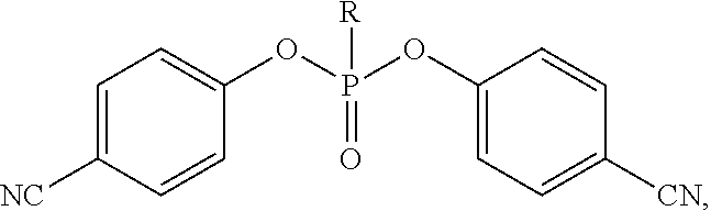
C1=C([NC])C=CC(OP(OC2=CC=C([CN])C=C2)(=O)[R])=C1
